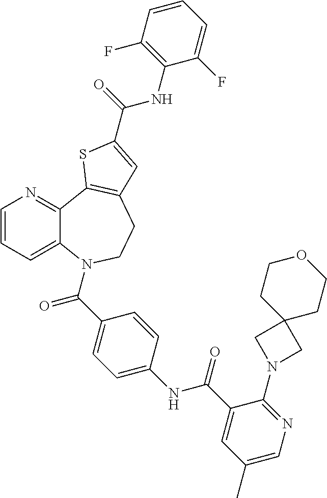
C1=CC=C2C(=N1)C1=C(CCN2C(C2=CC=C(NC(C3=CC(C)=CN=C3N3CC4(C3)CCOCC4)=O)C=C2)=O)C=C(C(=O)NC2=C(F)C=CC=C2F)S1
